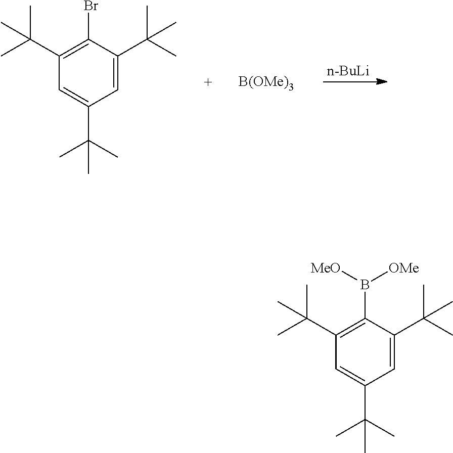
C1=C(C(C)(C)C)C=C(C(C)(C)C)C(Br)=C1C(C)(C)C.[B(OMe)3].[n-BuLi].C1=C(C(C)(C)C)C=C(C(C)(C)C)C(B([MeO])[OMe])=C1C(C)(C)C
